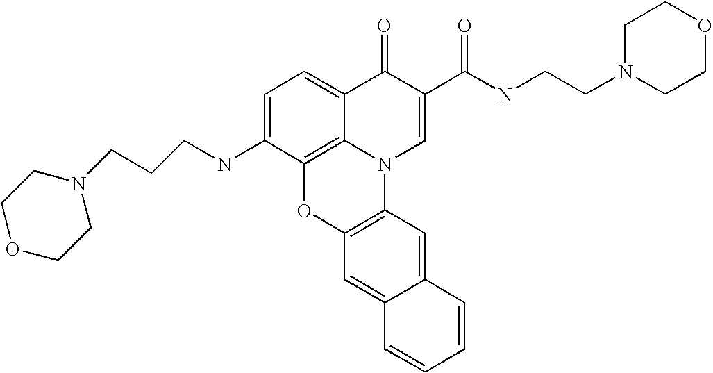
C1=C(NCCCN2CCOCC2)C2=C3C(=C1)C(=O)C(C(NCCN1CCOCC1)=O)=CN3C1=C(O2)C=C2C(=C1)C=CC=C2
